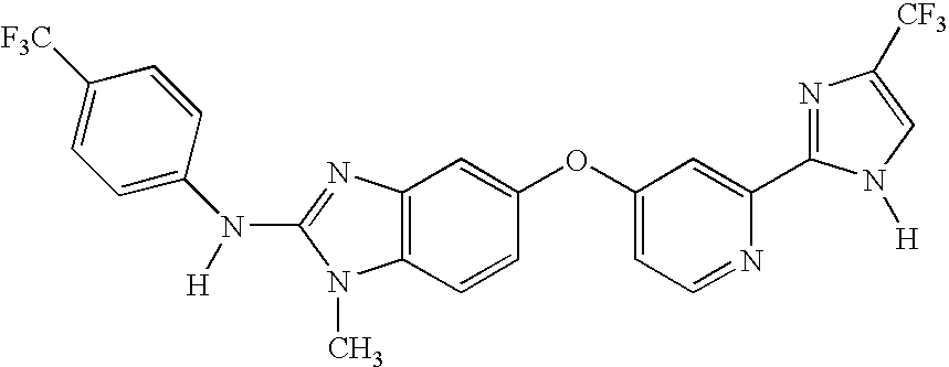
C12=C(C=CC(OC3=CC=NC(C4=NC([CF3])=CN4[H])=C3)=C1)N(C)C(N(C1=CC=C([F3C])C=C1)[H])=N2
